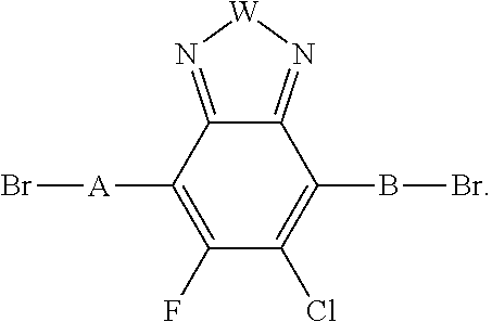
C12=N[W]N=C1C(BBr)=C(Cl)C(F)=C2[A]Br
